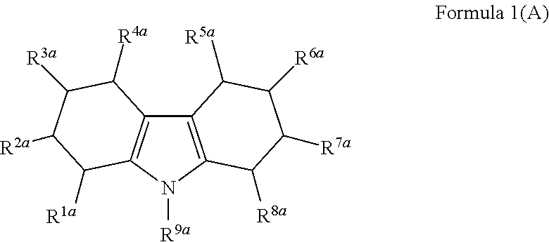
C12=C(N([R9a])C3=C1C([R4a])C([R3a])C([R2a])C3[R1a])C([R8a])C([R7a])C([R6a])C2[R5a]
